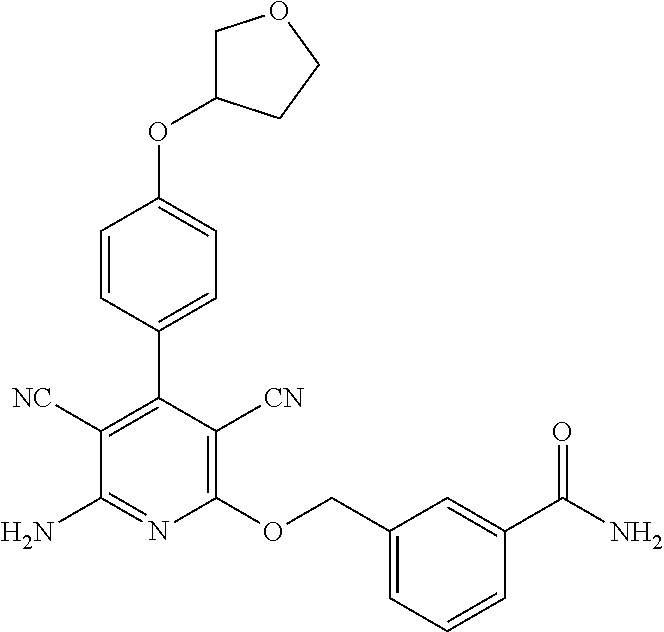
C1(C2=C([NC])C(N)=NC(OCC3=CC=CC(C(N)=O)=C3)=C2[CN])=CC=C(OC2COCC2)C=C1
